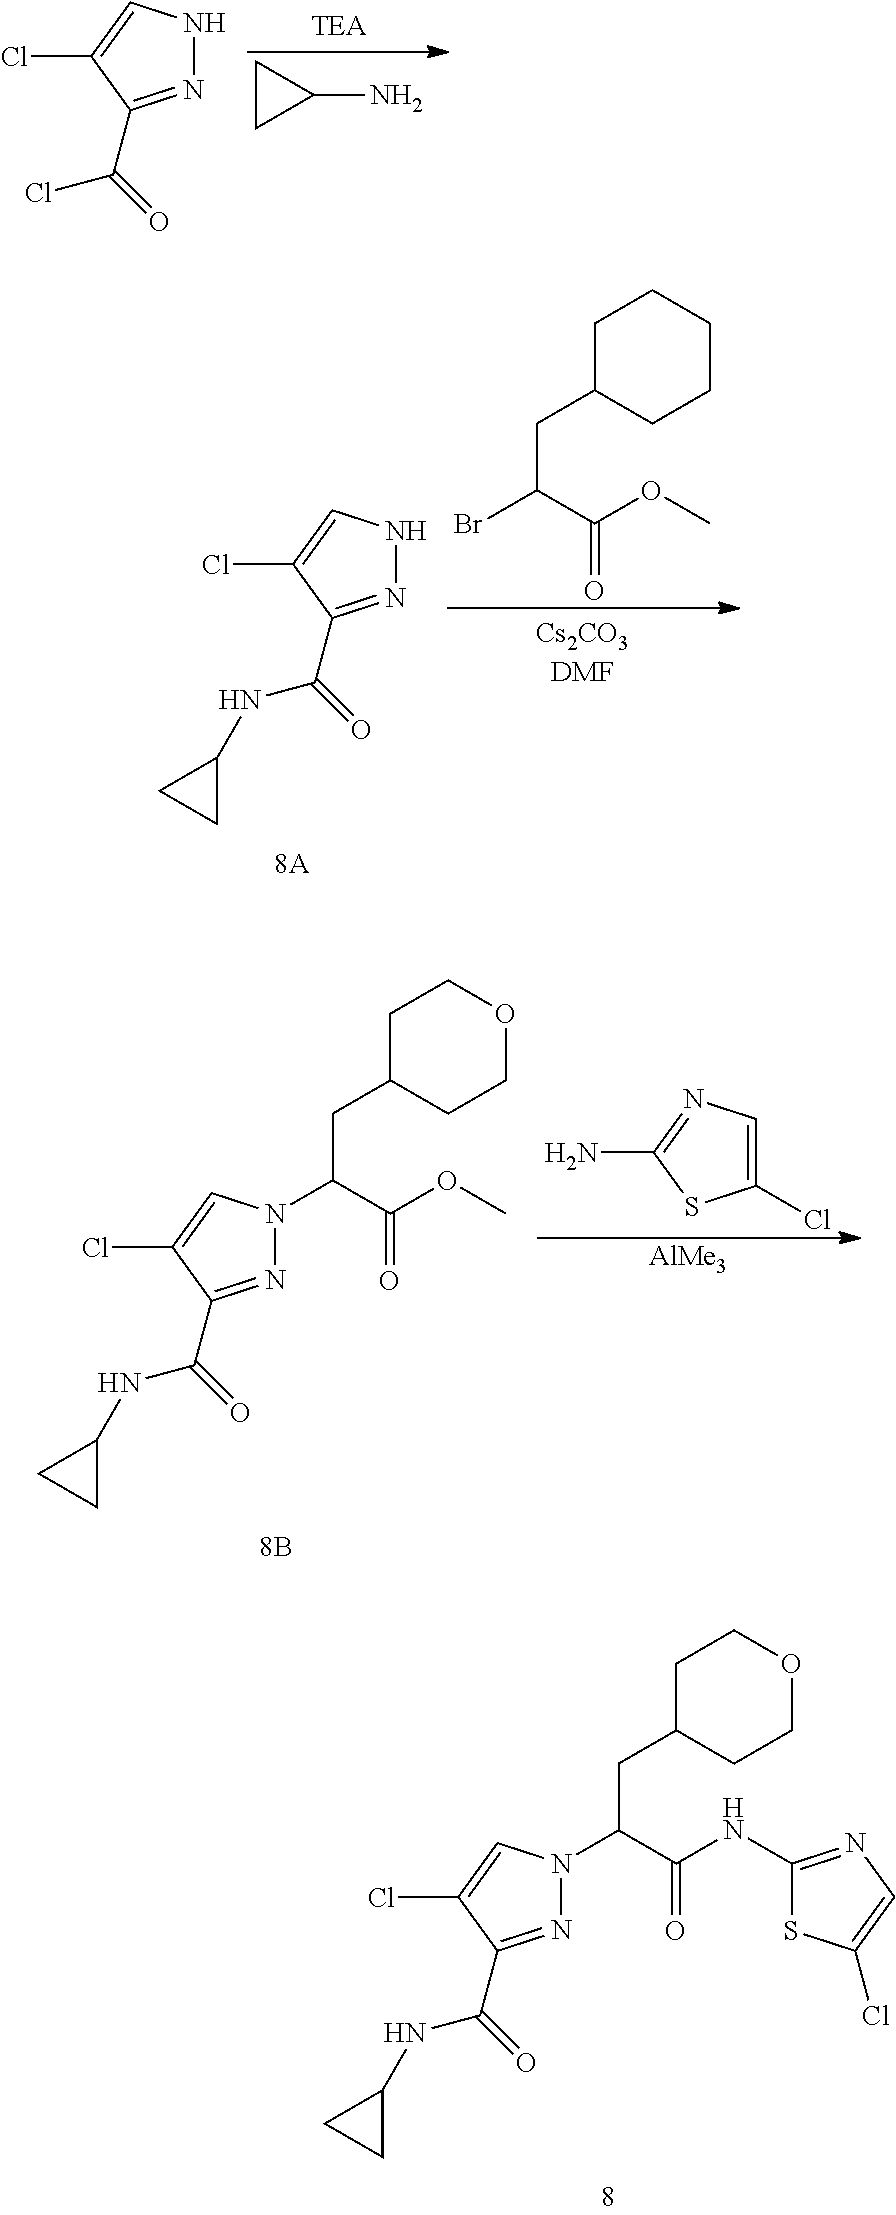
N1=C(C(=O)NC2CC2)C(Cl)=CN1C(C(NC1=NC=C(Cl)S1)=O)CC1CCOCC1.C1CC1N.N1=C(C(=O)Cl)C(Cl)=CN1.N1=C(C(=O)NC2CC2)C(Cl)=CN1.C1C(CC(Br)C(OC)=O)CCCC1.N1=C(C(=O)NC2CC2)C(Cl)=CN1C(C(OC)=O)CC1CCOCC1.C1(Cl)=CN=C(N)S1.[AlMe3]
